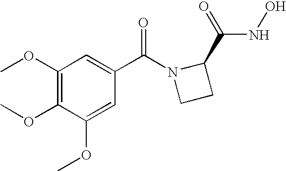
C1(OC)=C(OC)C(OC)=CC(C(N2CCC2C(=O)NO)=O)=C1
